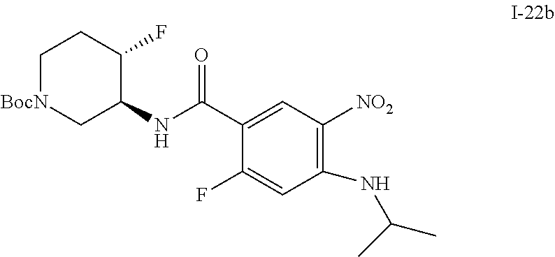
C1[BocN]CC(NC(=O)C2=CC([NO2])=C(NC(C)C)C=C2F)C(F)C1
